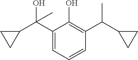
C1(C(C2CC2)(O)C)=CC=CC(C(C2CC2)C)=C1O
